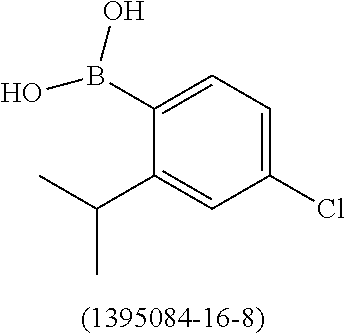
C1(B(O)O)=CC=C(Cl)C=C1C(C)C
